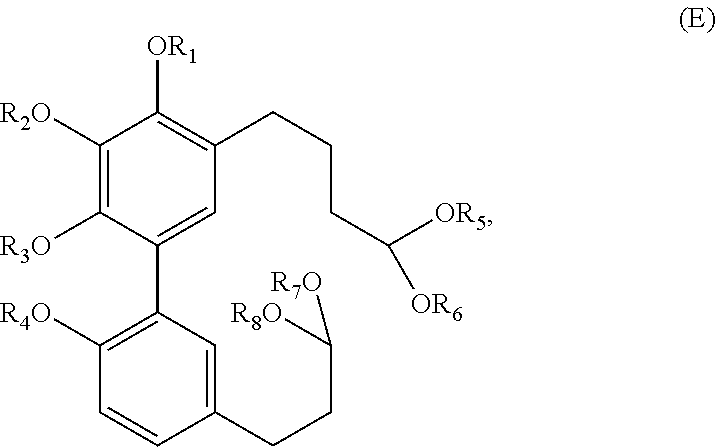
C1(C2=C([R4O])C=CC(CCC([R8O])[R7O])=C2)=CC(CCCC([OR5])[OR6])=C([OR1])C([R2O])=C1[R3O]
